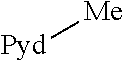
[Pyd][Me]
